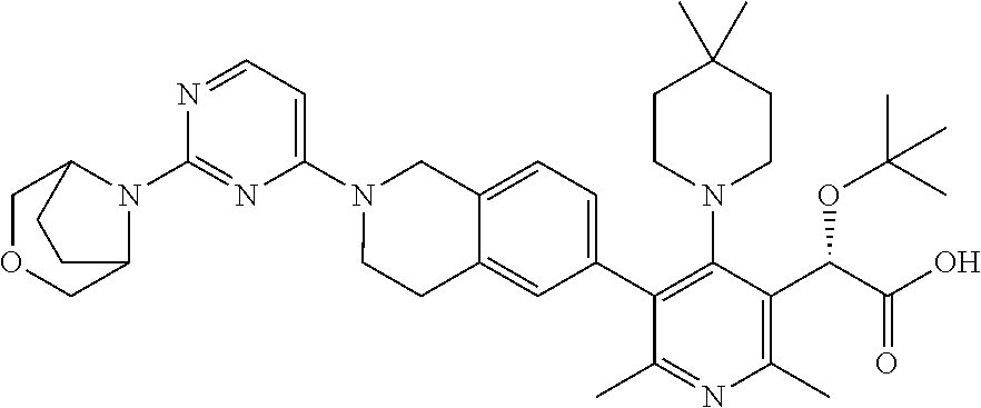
C1(N2C3COCC2CC3)=NC(N2CCC3=CC(C4=C(N5CCC(C)(C)CC5)C(C(C(=O)O)OC(C)(C)C)=C(C)N=C4C)=CC=C3C2)=CC=N1
